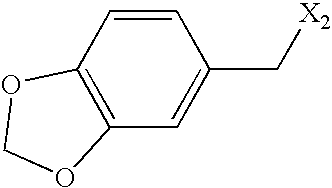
C12=C(C=C(C[X2])C=C1)OCO2
